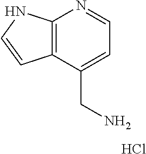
C12=C(C(CN)=CC=N1)C=CN2.Cl
